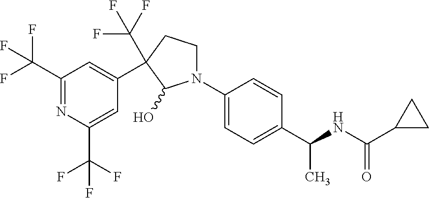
C1(N2CCC(C3=CC(C(F)(F)F)=NC(C(F)(F)F)=C3)(C(F)(F)F)C2O)=CC=C(C(NC(C2CC2)=O)C)C=C1
